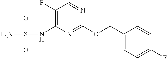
C1(F)=C(NS(N)(=O)=O)N=C(OCC2=CC=C(F)C=C2)N=C1
